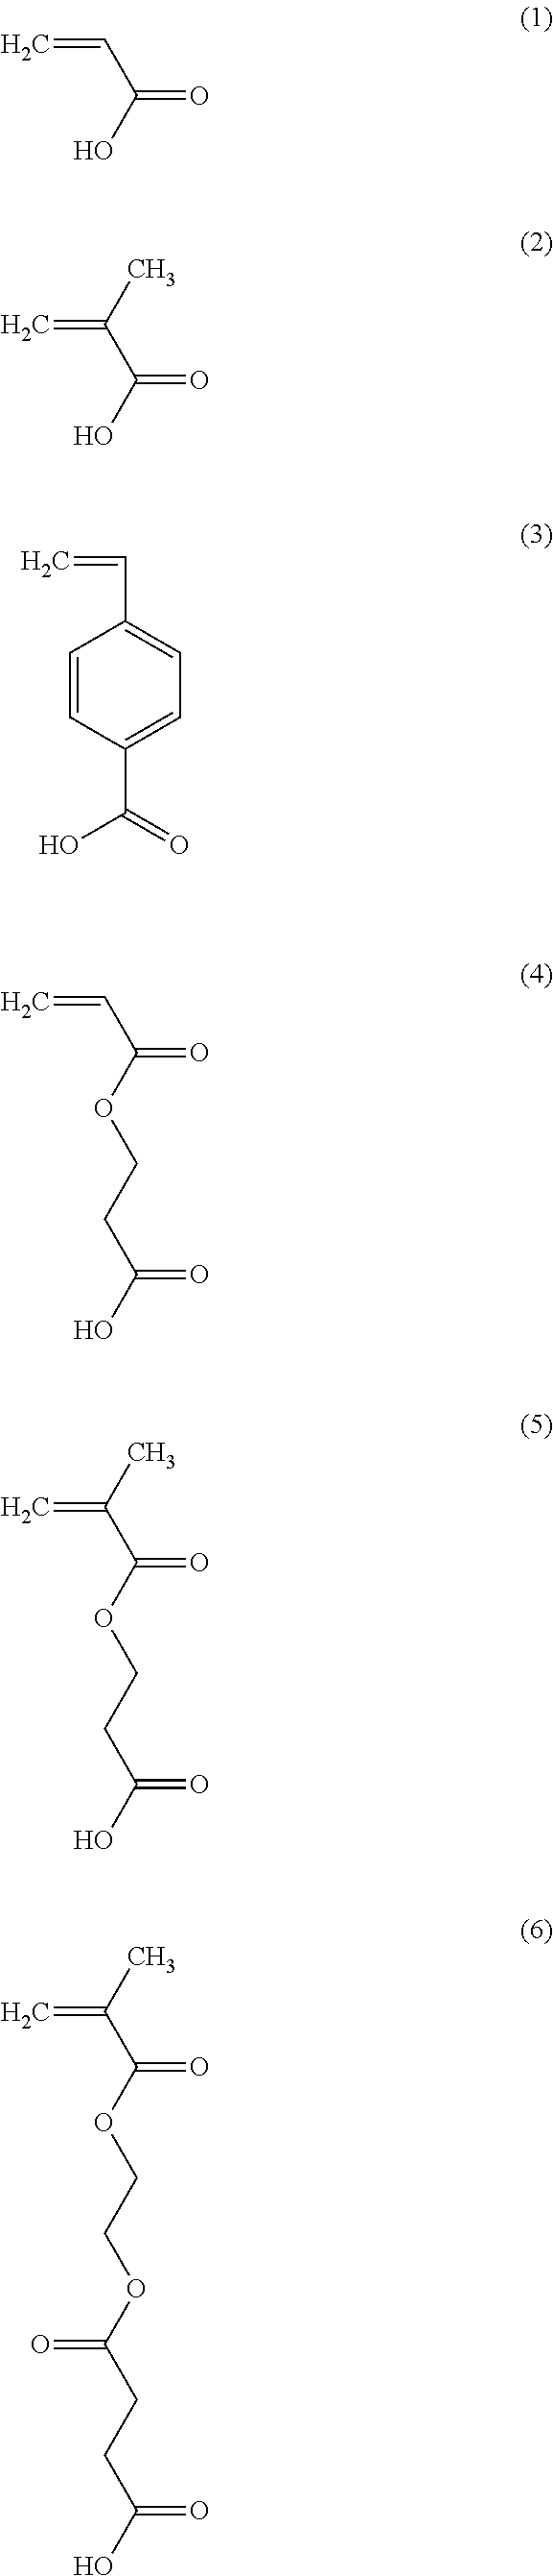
C=CC(=O)O.C=C(C(=O)O)C.C1=CC(C(=O)O)=CC=C1C=C.C=CC(=O)OCCC(O)=O.C=C(C(=O)OCCC(O)=O)C.C=C(C(=O)OCCOC(CCC(O)=O)=O)C
